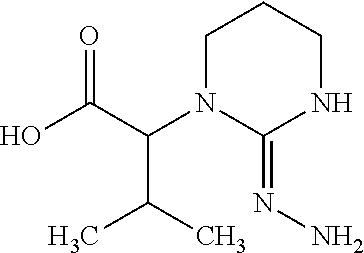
OC(C(N1C(=NN)NCCC1)C(C)C)=O
